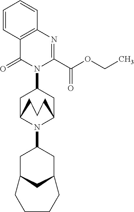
C1C2N(C3CC4CC(C3)CCCC4)C(CC1N1C(=O)C3=C(N=C1C(OCC)=O)C=CC=C3)CCC2
